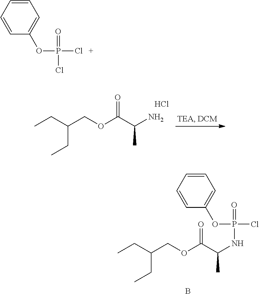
C(COC(=O)C(C)N)(CC)CC.Cl.C1=CC=CC(OP(Cl)(=O)NC(C(OCC(CC)CC)=O)C)=C1.B.C1=CC=CC(OP(Cl)(=O)Cl)=C1
